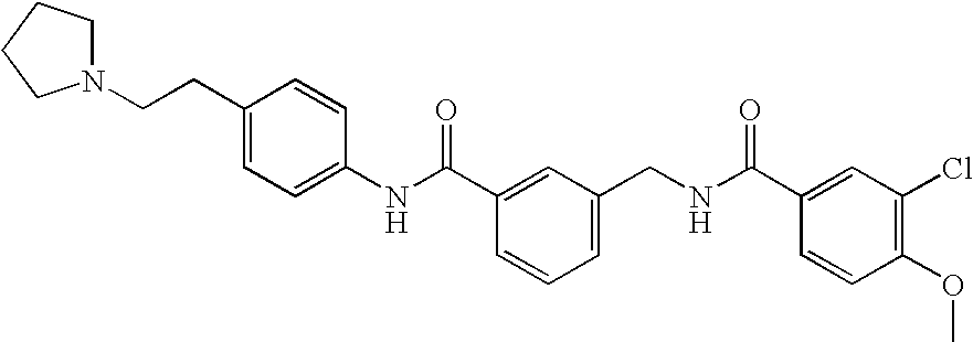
C1=C(CNC(C2=CC(Cl)=C(OC)C=C2)=O)C=C(C(NC2=CC=C(CCN3CCCC3)C=C2)=O)C=C1
